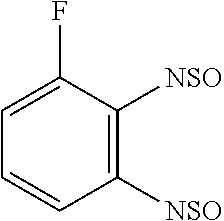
C1([NSO])=C([NSO])C(F)=CC=C1
